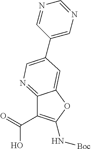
C(C1=C(N[Boc])OC2=CC(C3=CN=CN=C3)=CN=C12)(O)=O
